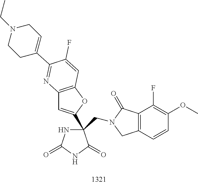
C12=C(C=CC(OC)=C1F)CN(CC1(C3=CC4=C(O3)C=C(F)C(C3=CCN(CC)CC3)=N4)NC(=O)NC1=O)C2=O
